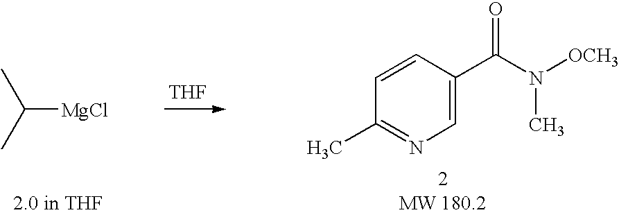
C1=C(C(N([OCH3])C)=O)C=CC(C)=N1.[THF].C(C)(C)[MgCl]
